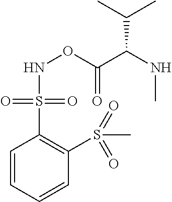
N(OC(=O)C(NC)C(C)C)S(C1=C(S(C)(=O)=O)C=CC=C1)(=O)=O
